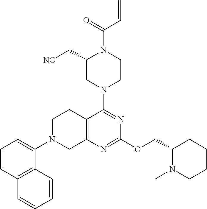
C1=CC2=C(C(N3CC4=C(CC3)C(N3CC(C[NC])N(C(=O)C=C)CC3)=NC(OCC3N(C)CCCC3)=N4)=C1)C=CC=C2
